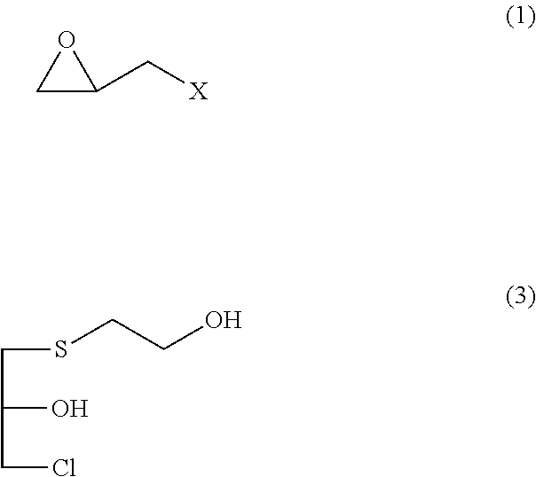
C1C(C[X])O1.C(SCCO)C(O)CCl
